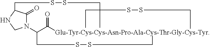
N1(C(C([Glu-Tyr-Cys-Cys-Asn-Pro-Ala-Cys-Thr-Gly-Cys-Tyr])=O)CSSCC)C(=O)C(CSSCC(CC)(SSCC)C)NC1
